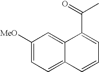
C1([MeO])=CC=C2C(=C1)C(C(C)=O)=CC=C2
